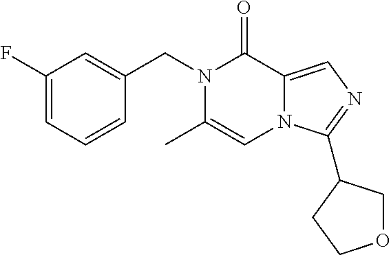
C1(F)=CC=CC(CN2C(C)=CN3C(=CN=C3C3COCC3)C2=O)=C1
